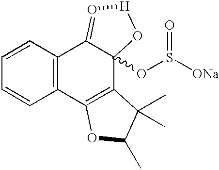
C1=CC2=C(C=C1)C1=C(C3(OS([ONa])=O)C2=O[H]O3)C(C)(C)C(C)O1
